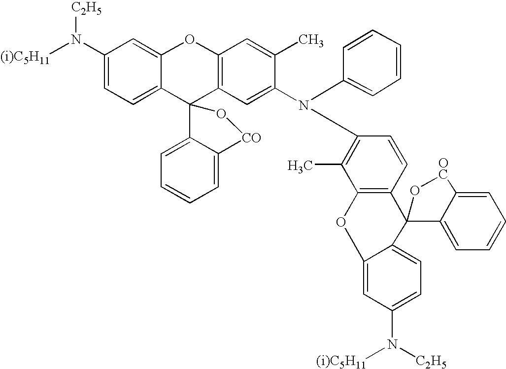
C1(N([(i)C5H11])[C2H5])=CC=C2C(=C1)OC1=C(C23C2=CC=CC=C2[CO]O3)C=C(N(C2=CC=CC=C2)C2=C(C)C3=C(C=C2)C2(C4=CC=C(N([C2H5])[(i)C5H11])C=C4O3)C3=CC=CC=C3[OC]O2)C(C)=C1
